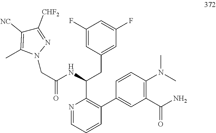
C(C(NC(CC1=CC(F)=CC(F)=C1)C1=C(C2=CC(C(=O)N)=C(N(C)C)C=C2)C=CC=N1)=O)N1N=C([CHF2])C([NC])=C1C
